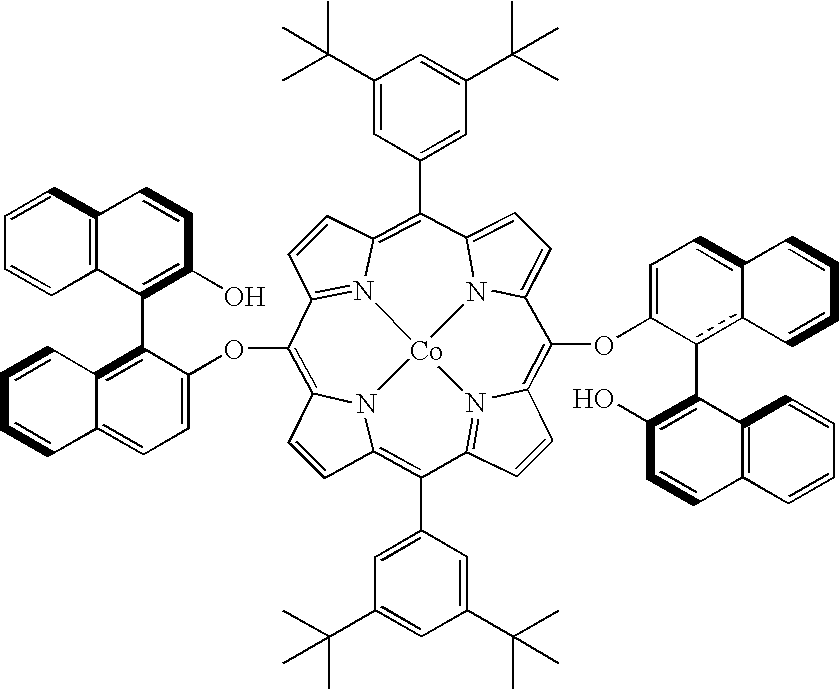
C1=CC2=C(C3=CC(C(C)(C)C)=CC(C(C)(C)C)=C3)C3=N4C(=C(OC5=CC=C6c(c5C5=C(O)C=CC7=C5C=CC=C7)C=CC=C6)C5=CC=C6N5[Co]45N2C1=C(OC1=CC=C2C(=C1C1=C(O)C=CC4=C1C=CC=C4)C=CC=C2)C1=N5C(=C6C2=CC(C(C)(C)C)=CC(C(C)(C)C)=C2)C=C1)C=C3
